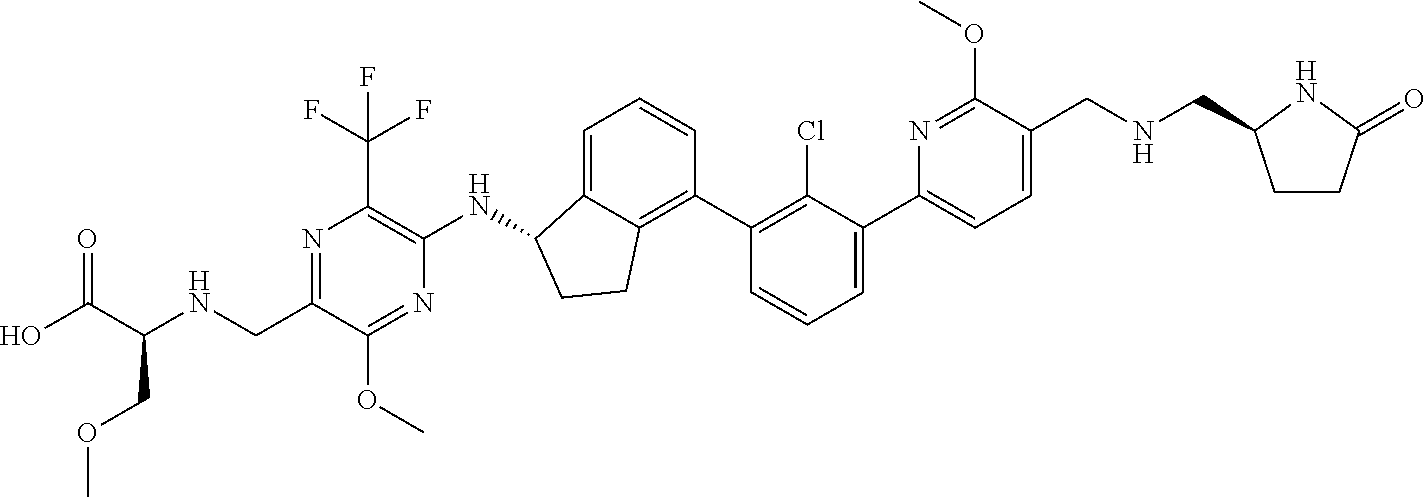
N1=C(CNC(C(O)=O)COC)C(OC)=NC(NC2C3=CC=CC(C4=C(Cl)C(C5=CC=C(CNCC6CCC(=O)N6)C(OC)=N5)=CC=C4)=C3CC2)=C1C(F)(F)F
